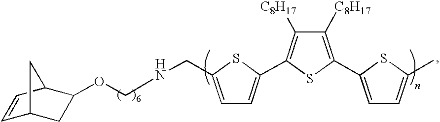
O(C1CC2C=CC1C2)CNCC1=CC=C(C2=C([C8H17])C([C8H17])=C(C3=CC=C(C)S3)S2)S1
